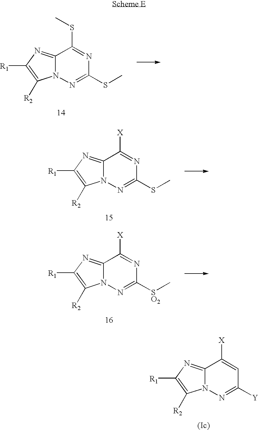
C12=NC([R1])=C([R2])N1N=C([Y])C=C2[X].C12=NC([R1])=C([R2])N1N=C(SC)N=C2SC.C12=NC([R1])=C([R2])N1N=C(SC)N=C2[X].C12=NC([R1])=C([R2])N1N=C([SO2]C)N=C2[X]
